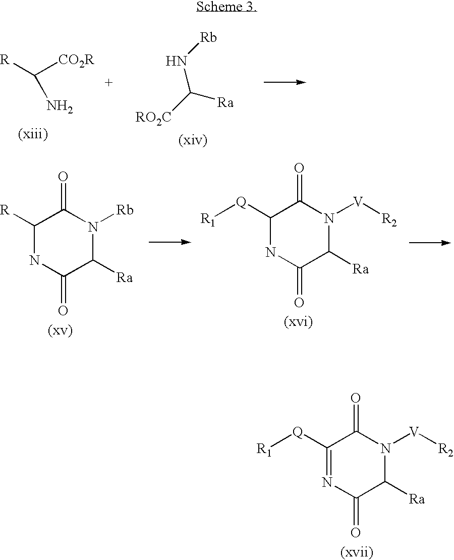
C(N)([R])[CO2R].N(C([RO2C])[Ra])[Rb].C1([Q][R1])=NC(=O)C([Ra])N([V][R2])C1=O.C1([Q][R1])NC(=O)C([Ra])N([V][R2])C1=O.C1([R])NC(=O)C([Ra])N([Rb])C1=O
